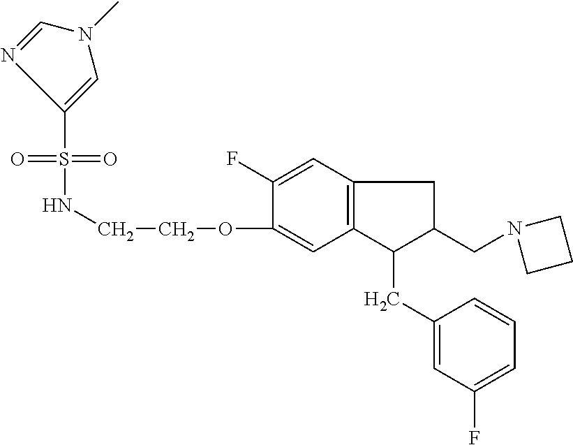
S(=O)(NCCOC1=CC2=C(C=C1F)CC(CN1CCC1)C2CC1=CC(F)=CC=C1)(=O)C1=CN(C)C=N1
